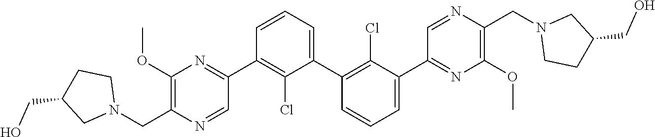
C1(C2=NC(OC)=C(CN3CCC(CO)C3)N=C2)=C(Cl)C(C2=C(Cl)C(C3=NC(OC)=C(CN4CCC(CO)C4)N=C3)=CC=C2)=CC=C1
